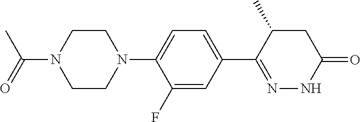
C1CN(C2=CC=C(C3=NNC(=O)CC3C)C=C2F)CCN1C(=O)C
